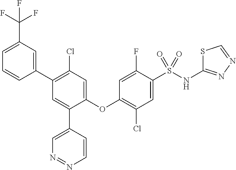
C1(OC2=C(Cl)C=C(S(NC3=NN=CS3)(=O)=O)C(F)=C2)=CC(Cl)=C(C2=CC(C(F)(F)F)=CC=C2)C=C1C1=CN=NC=C1
